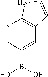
N1=CC(B(O)O)=CC2=C1NC=C2
